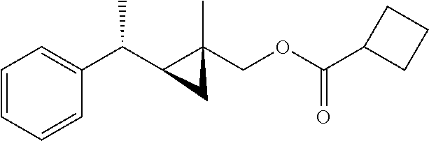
C1=CC=CC(C(C2C(C)(COC(C3CCC3)=O)C2)C)=C1
